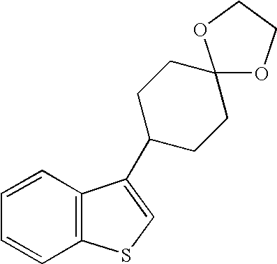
C1=CC=CC2=C1SC=C2C1CCC2(CC1)OCCO2
